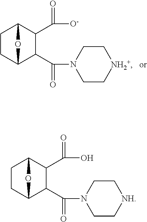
C1CC2C(C(N3CC[NH2+]CC3)=O)C(C([O-])=O)C1O2.C1CC2C(C(N3CC[NH]CC3)=O)C(C(O)=O)C1O2
